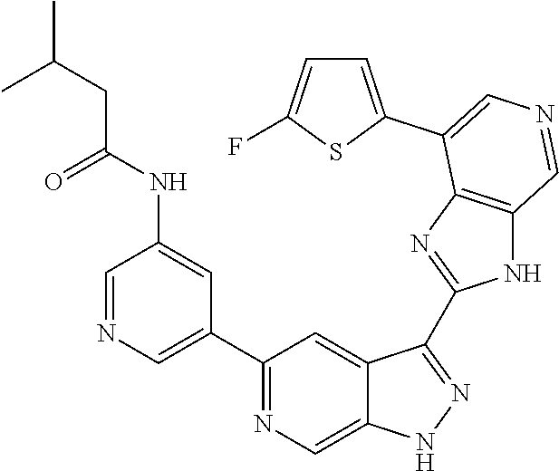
C1(C2=CN=CC(NC(=O)CC(C)C)=C2)=NC=C2C(=C1)C(C1=NC3=C(N1)C=NC=C3C1=CC=C(F)S1)=NN2
